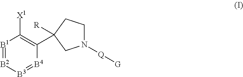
[B1]1=[B2][B3]=[B4]C(C2([R])CN([Q][G])CC2)=C1[X1]
